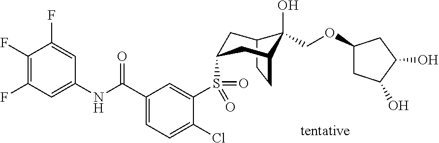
C12CCC(CC(S(C3=CC(C(NC4=CC(F)=C(F)C(F)=C4)=O)=CC=C3Cl)(=O)=O)C1)C2(O)COC1CC(O)C(O)C1
